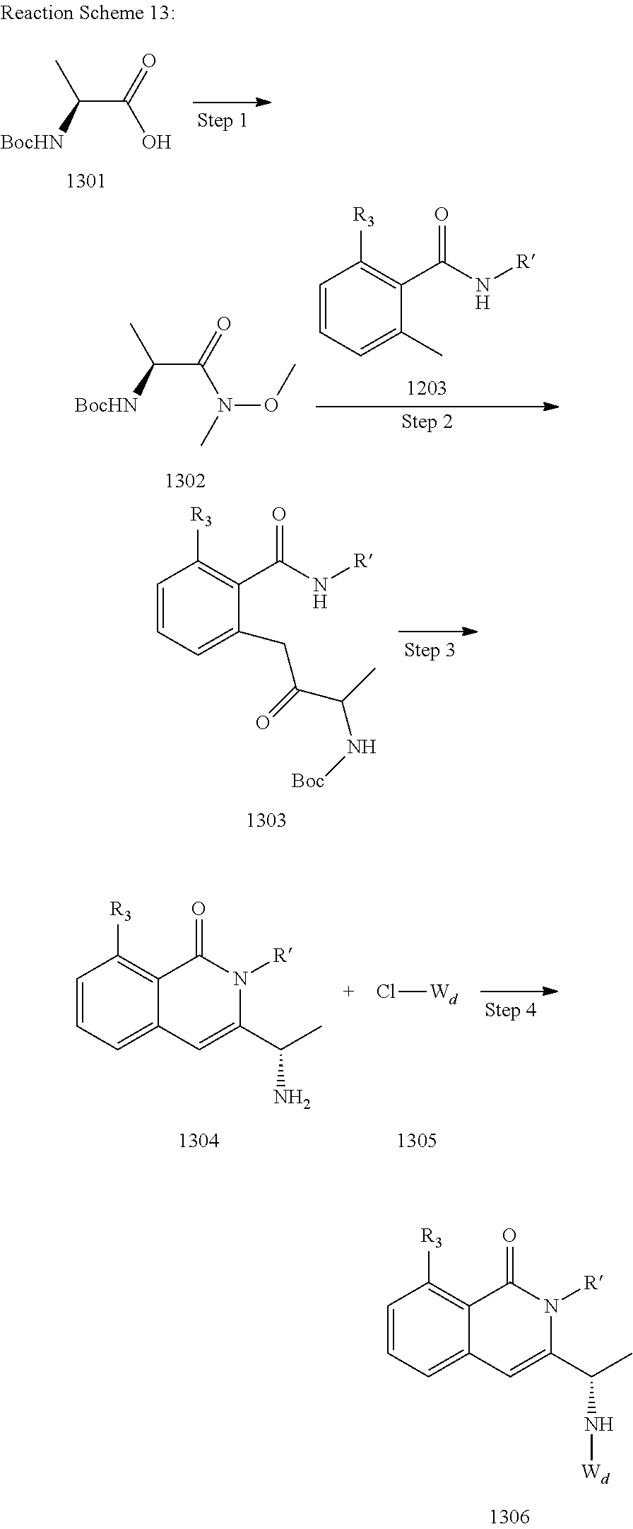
C(C([BocHN])C)(=O)N(C)OC.C1=CC=C(C)C(C(N[R])=O)=C1[R3].C1=CC=C(CC(C(C)N[Boc])=O)C(C(N[R])=O)=C1[R3].C1=CC=C2C(=C1[R3])C(=O)N([R])C(C(C)N)=C2.Cl[Wd].C1=CC=C2C(=C1[R3])C(=O)N([R])C(C(C)N[Wd])=C2.C(C([BocHN])C)(=O)O
